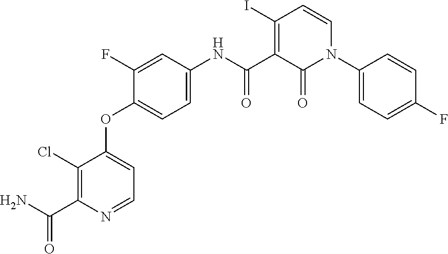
C1(Cl)=C(C(N)=O)N=CC=C1OC1=CC=C(NC(C2=C(I)C=CN(C3=CC=C(F)C=C3)C2=O)=O)C=C1F
